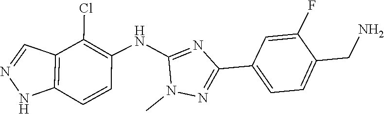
C1=CC2=C(C(Cl)=C1NC1=NC(C3=CC=C(CN)C(F)=C3)=NN1C)C=NN2
